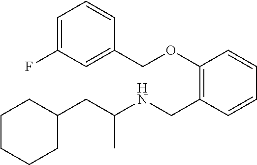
C1(CC(NCC2=C(OCC3=CC(F)=CC=C3)C=CC=C2)C)CCCCC1
